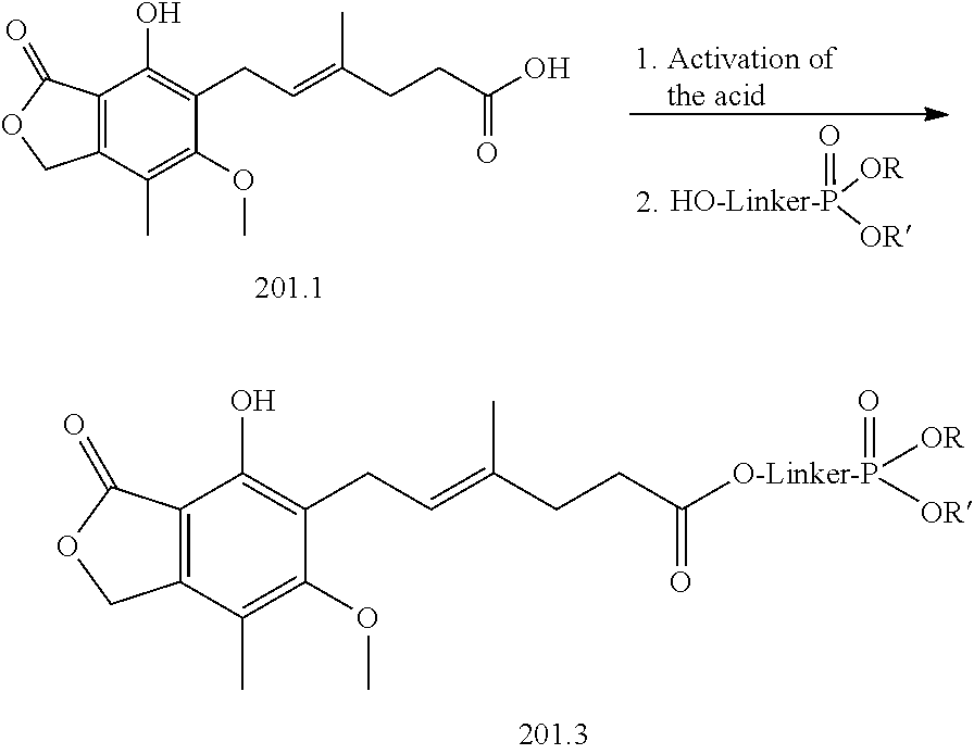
C12=C(C(C)=C(OC)C(CC=C(CCC([O-Linker-P]([OR])([OR])=O)=O)C)=C1O)COC2=O.C12=C(C(C)=C(OC)C(CC=C(CCC(O)=O)C)=C1O)COC2=O.[HO-Linker-P](=O)([OR])[OR]
